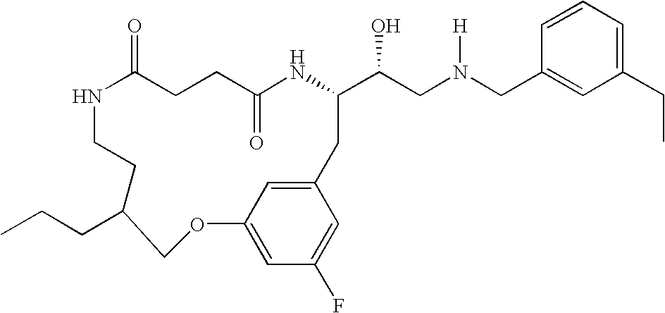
N1C(=O)CCC(=O)NC(C(CN(CC2=CC(CC)=CC=C2)[H])O)CC2=CC(=CC(F)=C2)OCC(CCC)CC1
